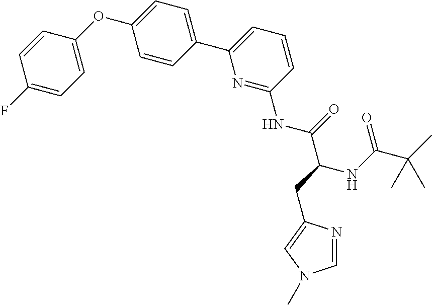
C1=CC(OC2=CC=C(C3=CC=CC(NC(C(CC4=CN(C)C=N4)NC(C(C)(C)C)=O)=O)=N3)C=C2)=CC=C1F
